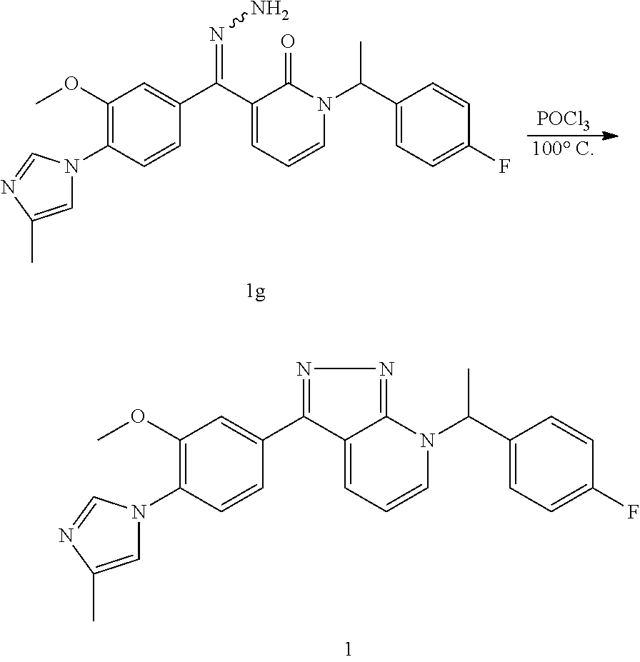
[POCl3].[100 C].C1(C(N2C(=O)C(C(C3=CC(OC)=C(N4C=C(C)N=C4)C=C3)=NN)=CC=C2)C)=CC=C(F)C=C1.C1(C(N2C3=NN=C(C4=CC(OC)=C(N5C=C(C)N=C5)C=C4)C3=CC=C2)C)=CC=C(F)C=C1
